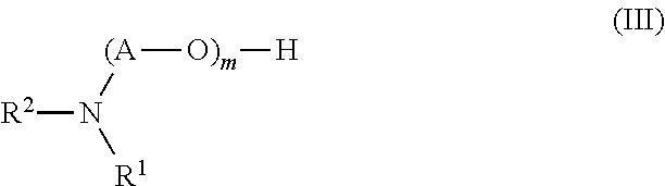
[R2]N([R1])[(A][O)m][H]
